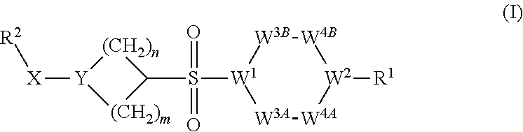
[Y]1([X][R2])[(CH2)m]C(S(=O)(=O)[W1]2[W3A][W4A][W2]([R1])[W4B][W3B]2)[(CH2)n]1
